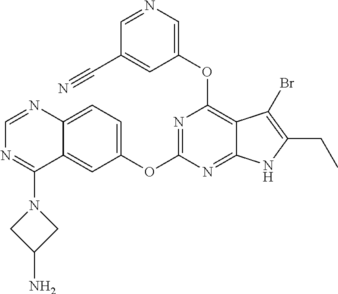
C12=CC=C(OC3=NC(OC4=CN=CC(C#N)=C4)=C4C(=N3)NC(CC)=C4Br)C=C1C(N1CC(N)C1)=NC=N2
